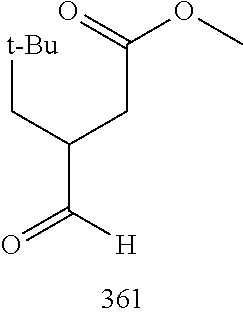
[t-Bu]CC(C(=O)[H])CC(OC)=O
